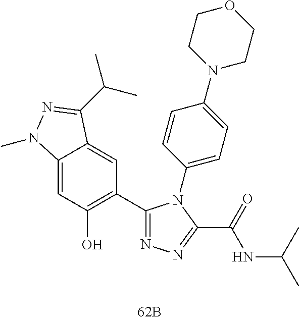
C1=C2C(=CC(C3=NN=C(C(NC(C)C)=O)N3C3=CC=C(N4CCOCC4)C=C3)=C1O)C(C(C)C)=NN2C
